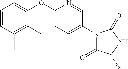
C1=C(OC2=CC=CC(C)=C2C)N=CC(N2C(=O)C(C)NC2=O)=C1
